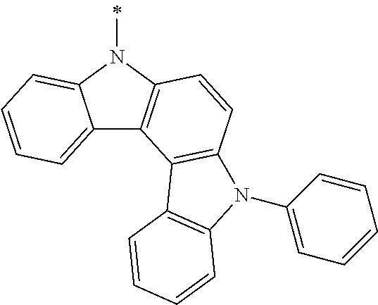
C12=CC=CC=C1N(C)C1=C2C2=C(C=C1)N(C1=CC=CC=C1)C1=C2C=CC=C1
